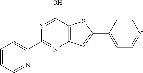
N1=C(O)C2=C(N=C1C1=CC=CC=N1)C=C(C1=CC=NC=C1)S2
